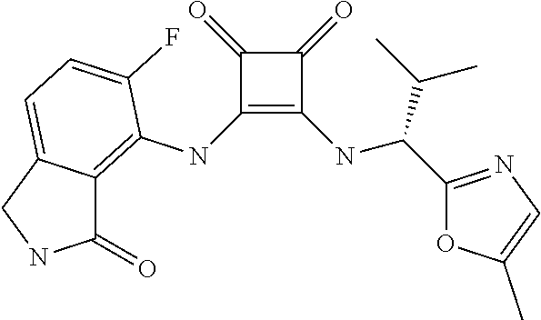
C1(NC2=C3C(=CC=C2F)CNC3=O)=C(NC(C2=NC=C(C)O2)C(C)C)C(=O)C1=O
